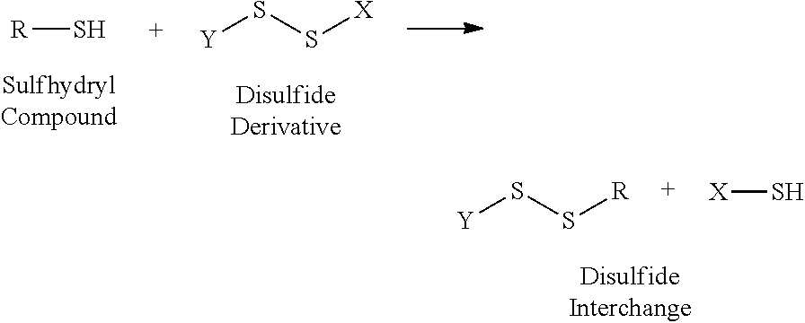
[R]S.[Y]SS[X].[Y]SS[R].[X]S
